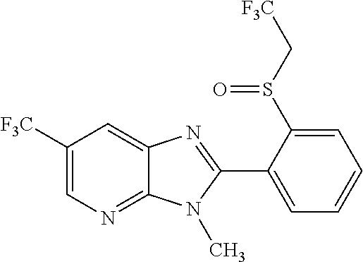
C1([F3C])=CN=C2C(=C1)N=C(C1=CC=CC=C1S(C[F3C])=O)N2C
